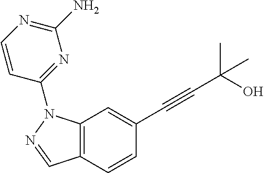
C12=C(C=CC(C#CC(C)(C)O)=C1)C=NN2C1=NC(N)=NC=C1
